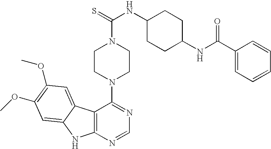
C12=C(N=CN=C1N1CCN(C(NC3CCC(NC(C4=CC=CC=C4)=O)CC3)=S)CC1)NC1=CC(OC)=C(OC)C=C21
